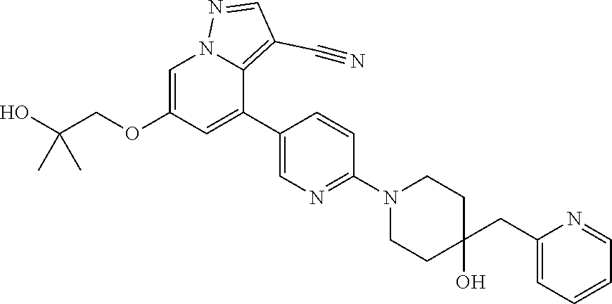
C1=C(OCC(O)(C)C)C=C(C2=CN=C(N3CCC(CC4=CC=CC=N4)(O)CC3)C=C2)C2=C(C#N)C=NN12
